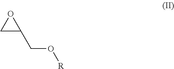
C1C(CO[R])O1
